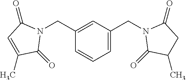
C1=C(CN2C(=O)C(C)CC2=O)C=C(CN2C(=O)C=C(C)C2=O)C=C1
